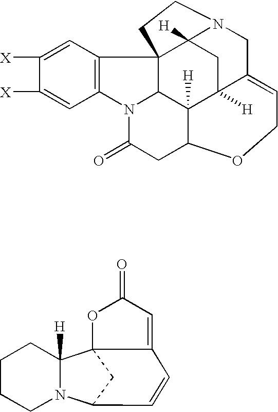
C12=C(C=C([X])C([X])=C1)C13C4N2C(=O)CC2C4([H])C4([H])CC1([H])N(CC3)CC4=CCO2.C1CCN2C([H])(C1)C13CC2C=CC1=CC(=O)O3
